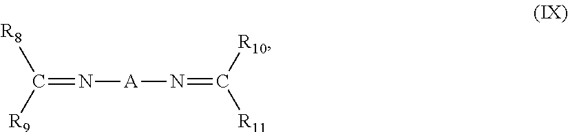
C(=N[A]N=C([R11])[R10])([R9])[R8]
